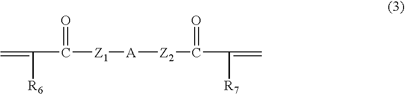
C=C([R6])C([Z1][A][Z2]C(=O)C(=C)[R7])=O
